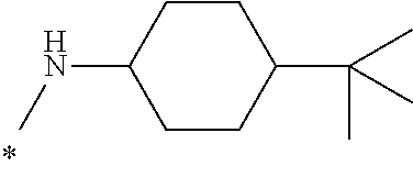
CNC1CCC(C(C)(C)C)CC1
